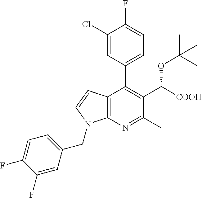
C1(F)=CC(CN2C3=C(C(C4=CC=C(F)C(Cl)=C4)=C(C([COOH])OC(C)(C)C)C(C)=N3)C=C2)=CC=C1F
